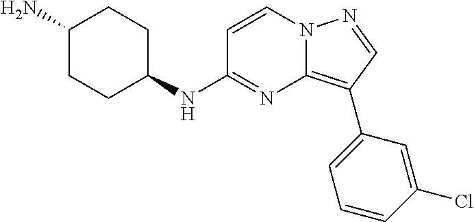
C1(N)CCC(NC2=NC3=C(C4=CC=CC(Cl)=C4)C=NN3C=C2)CC1
